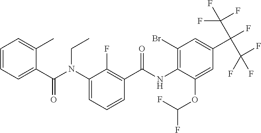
C1=CC=C(C(N(C2=CC=CC(C(NC3=C(Br)C=C(C(C(F)(F)F)(C(F)(F)F)F)C=C3OC(F)F)=O)=C2F)CC)=O)C(C)=C1
